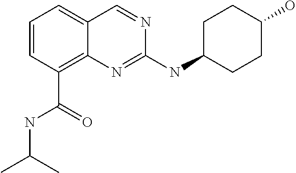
C1=CC=C2C(=C1C(=O)NC(C)C)N=C(NC1CCC(O)CC1)N=C2
